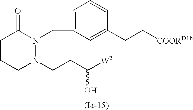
C1CCN(CCC([W2])O)N(CC2=CC=CC(CC[COORD1b])=C2)C1=O
